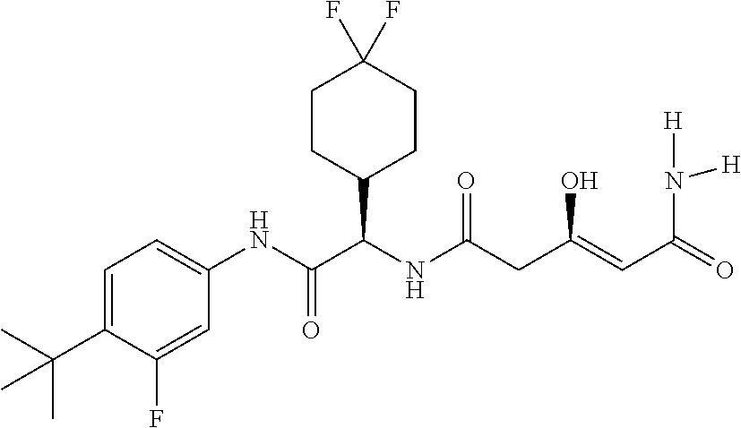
C1=C(C(C)(C)C)C(F)=CC(NC(C(NC(=O)CC(=CC(=O)N([H])[H])O)C2CCC(F)(F)CC2)=O)=C1
